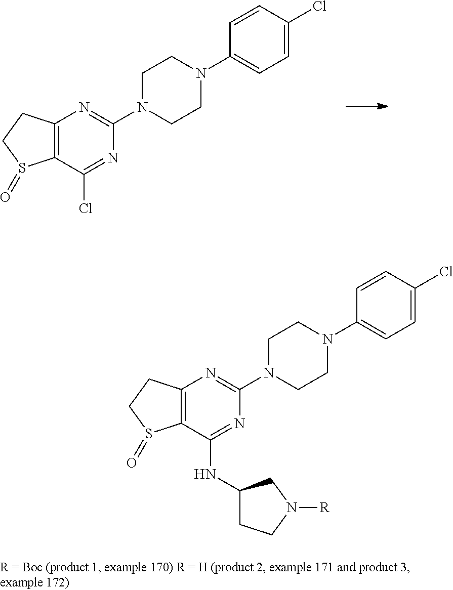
C12=C(C(Cl)=NC(N3CCN(C4=CC=C(Cl)C=C4)CC3)=N1)S(=O)CC2.C12=C(C(NC3CCN([R])C3)=NC(N3CCN(C4=CC=C(Cl)C=C4)CC3)=N1)S(=O)CC2
